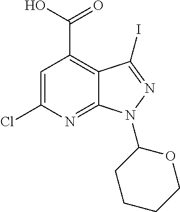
C1=C(Cl)N=C2C(=C1C(O)=O)C(I)=NN2C1CCCCO1
